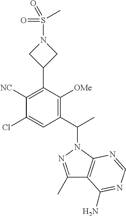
C1(Cl)=CC(C(C)N2N=C(C)C3=C2N=CN=C3N)=C([OMe])C(C2CN(S(C)(=O)=O)C2)=C1[NC]
